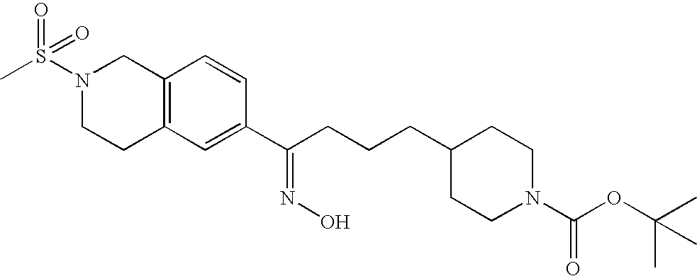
C1(C(CCCC2CCN(C(=O)OC(C)(C)C)CC2)=NO)=CC2=C(C=C1)CN(S(=O)(=O)C)CC2
